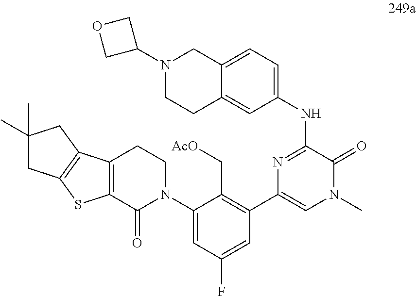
C12=C(C(=O)N(C3=CC(F)=CC(C4=CN(C)C(=O)C(NC5=CC=C6C(=C5)CCN(C5COC5)C6)=N4)=C3C[AcO])CC1)SC1=C2CC(C)(C)C1
